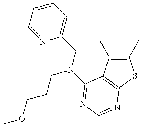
C1(C)=C(C)C2=C(S1)N=CN=C2N(CC1=CC=CC=N1)CCCOC
